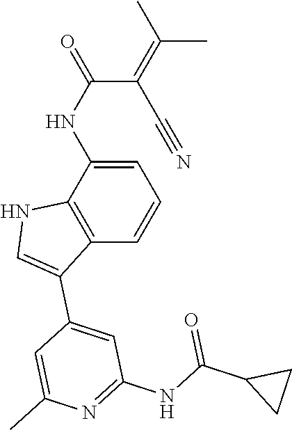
C1(C2=CC(NC(C3CC3)=O)=NC(C)=C2)=CNC2=C1C=CC=C2NC(=O)C(C#N)=C(C)C
